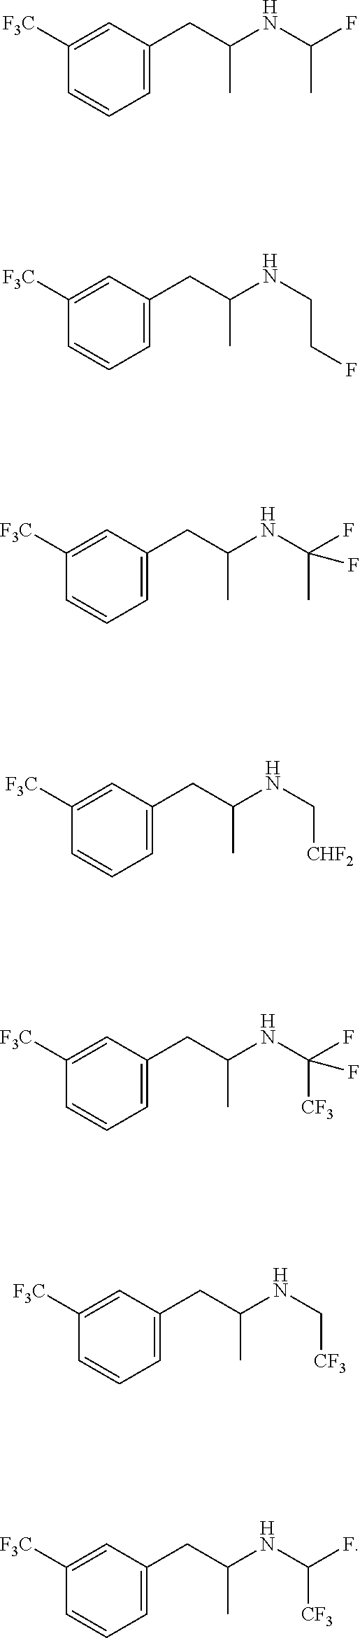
C1=CC=C(CC(NC(C)F)C)C=C1[F3C].C1=CC=C(CC(NCCF)C)C=C1[F3C].C1=CC=C(CC(NC(C)(F)F)C)C=C1[F3C].C1=CC=C(CC(NC[CHF2])C)C=C1[F3C].C1=CC=C(CC(NC([CF3])(F)F)C)C=C1[F3C].C1=CC=C(CC(NC[CF3])C)C=C1[F3C].C1=CC=C(CC(NC([CF3])F)C)C=C1[F3C]
